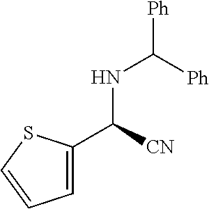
N(C([Ph])[Ph])C(C1=CC=CS1)[CN]
